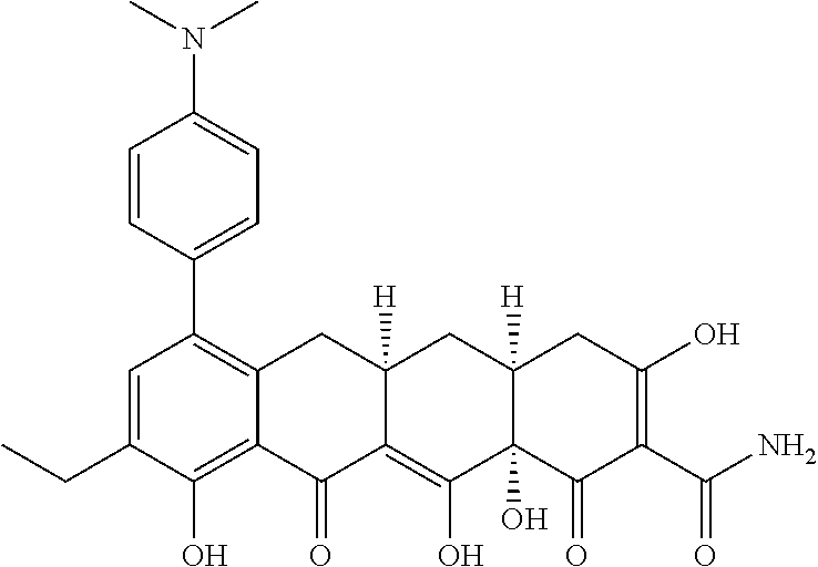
C1=C(CC)C(O)=C2C(=C1C1=CC=C(N(C)C)C=C1)CC1([H])C(=C(O)C3(O)C([H])(C1)CC(O)=C(C(N)=O)C3=O)C2=O
